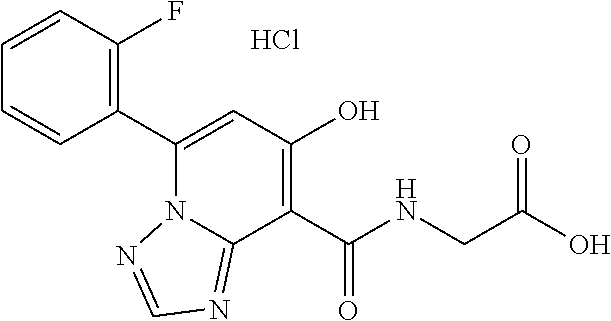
C1=CC(F)=C(C2=CC(O)=C(C(NCC(O)=O)=O)C3=NC=NN23)C=C1.Cl
